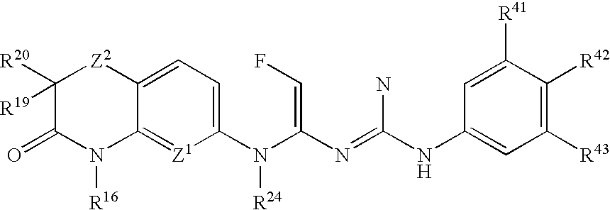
C1=C2C(=[Z1]C(N(C(N=C(N)NC3=CC([R43])=C([R42])C([R41])=C3)=CF)[R24])=C1)N([R16])C(=O)C([R20])([R19])[Z2]2
